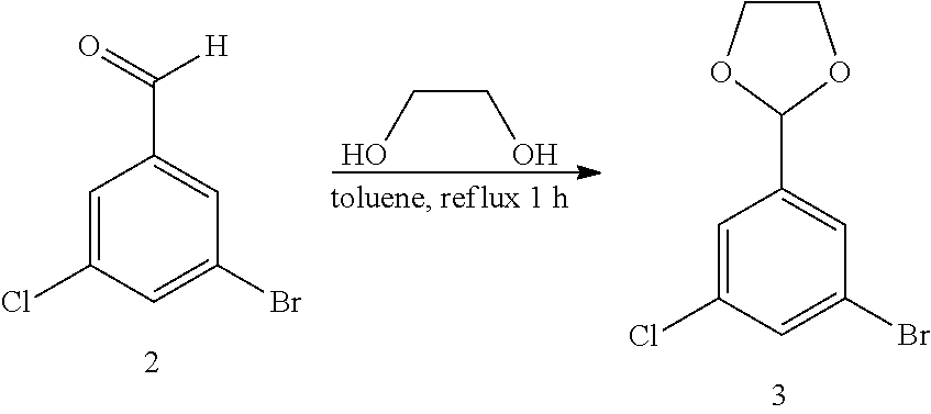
C(CO)O.O=C([H])C1=CC(Br)=CC(Cl)=C1.C1COC(C2=CC(Br)=CC(Cl)=C2)O1
